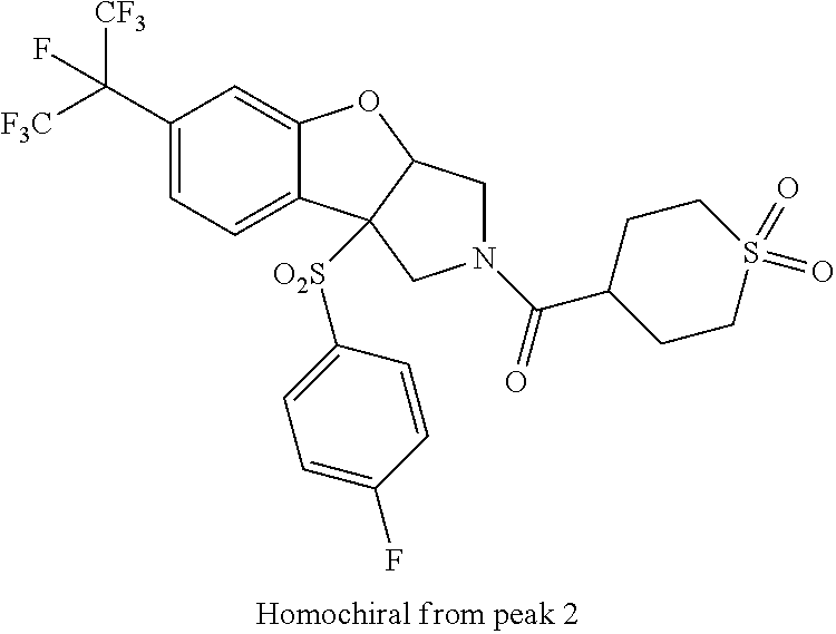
C(C1=CC=C2C(=C1)OC1C2([O2S]C2=CC=C(F)C=C2)CN(C(C2CCS(=O)(=O)CC2)=O)C1)([F3C])([CF3])F
